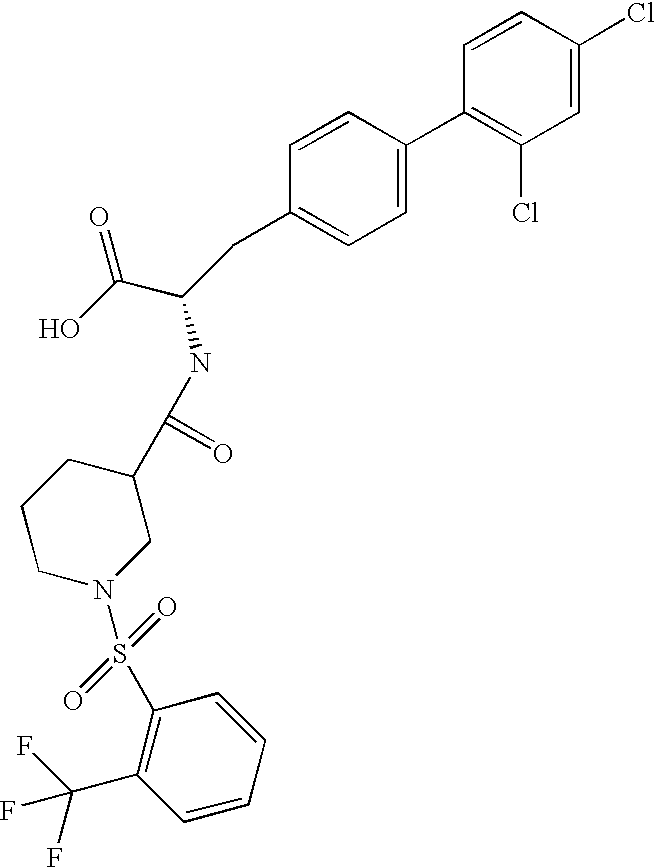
C1=CC(Cl)=CC(Cl)=C1C1=CC=C(CC(C(O)=O)NC(C2CCCN(S(=O)(=O)C3=C(C(F)(F)F)C=CC=C3)C2)=O)C=C1
